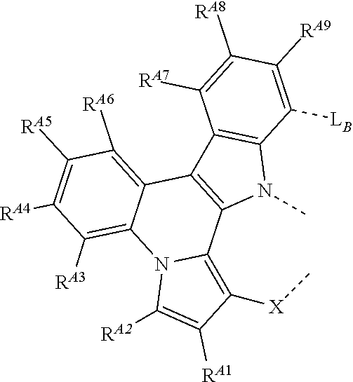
C1([RA4])=C([RA5])C([RA6])=C2C(=C1[RA3])N1C(=C([X]C)C([RA1])=C1[RA2])C1=C2C2=C(N1C)C([LB])=C([RA9])C([RA8])=C2[RA7]
